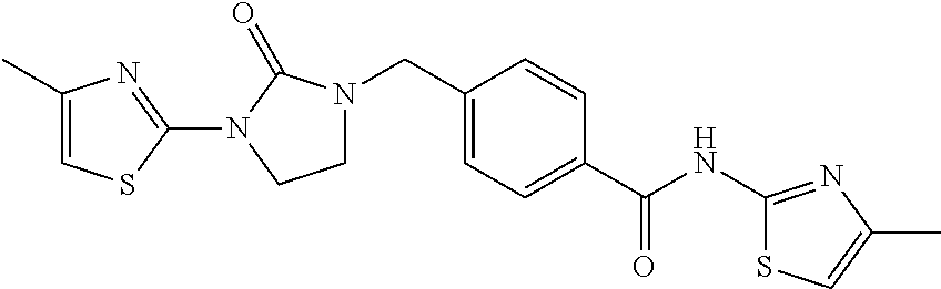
C1(N2CCN(CC3=CC=C(C(=O)NC4=NC(C)=CS4)C=C3)C2=O)=NC(C)=CS1
